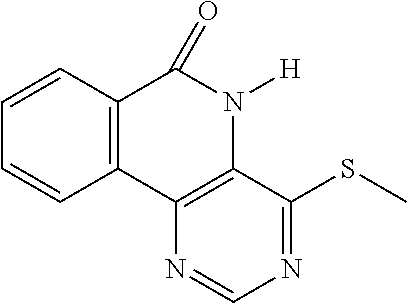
C12=C(C3=C(N([H])C1=O)C(SC)=NC=N3)C=CC=C2
